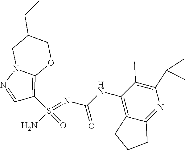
C(NC1=C2C(=NC(C(C)C)=C1C)CCC2)(N=S(N)(=O)C1=C2N(N=C1)CC(CC)CO2)=O
